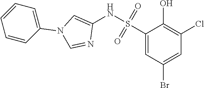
C1(S(NC2=CN(C3=CC=CC=C3)C=N2)(=O)=O)=CC(Br)=CC(Cl)=C1O
